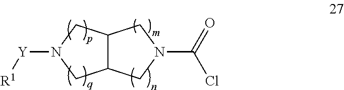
C12C(CN([Y][R1])C1)CN(C(=O)Cl)C2
